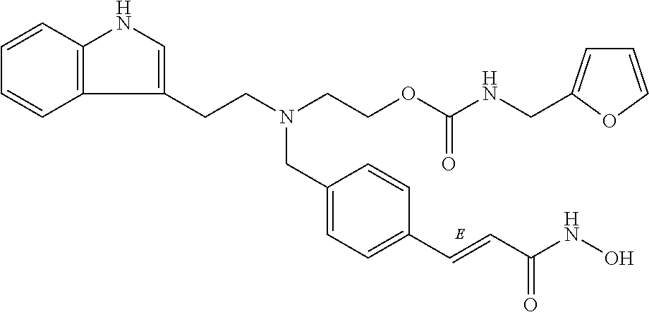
C1=C(CN(CCC2=CNC3=C2C=CC=C3)CCOC(NCC2=CC=CO2)=O)C=CC(C=CC(NO)=O)=C1
